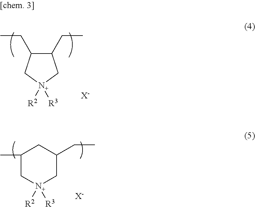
C1(CC)C(CC)C[N+]([R2])([R3])C1.[X-].[N+]1([R2])([R3])CC(CC)CC(C)C1.[X-]
